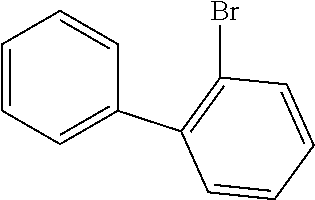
C1=CC=C(C2=C(Br)C=CC=C2)C=C1
